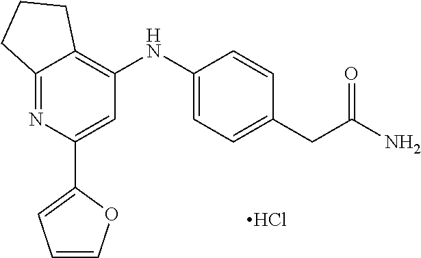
C1=COC(C2=CC(NC3=CC=C(CC(N)=O)C=C3)=C3C(=N2)CCC3)=C1.Cl
